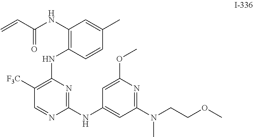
C1(NC(C=C)=O)=C(NC2=C([F3C])C=NC(NC3=CC(N(CCOC)C)=NC(OC)=C3)=N2)C=CC(C)=C1
